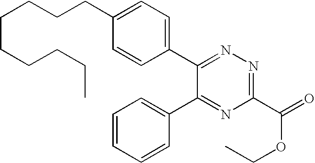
C1(CCCCCCCCC)=CC=C(C2=NN=C(C(=O)OCC)N=C2C2=CC=CC=C2)C=C1
